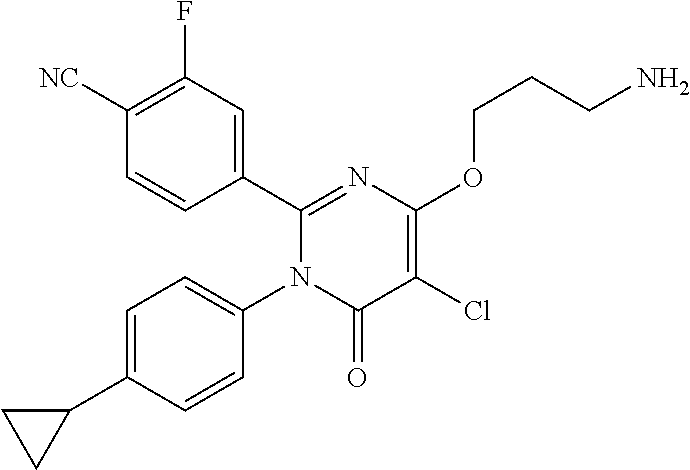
C1(C2=CC(F)=C([CN])C=C2)=NC(OCCCN)=C(Cl)C(=O)N1C1=CC=C(C2CC2)C=C1
